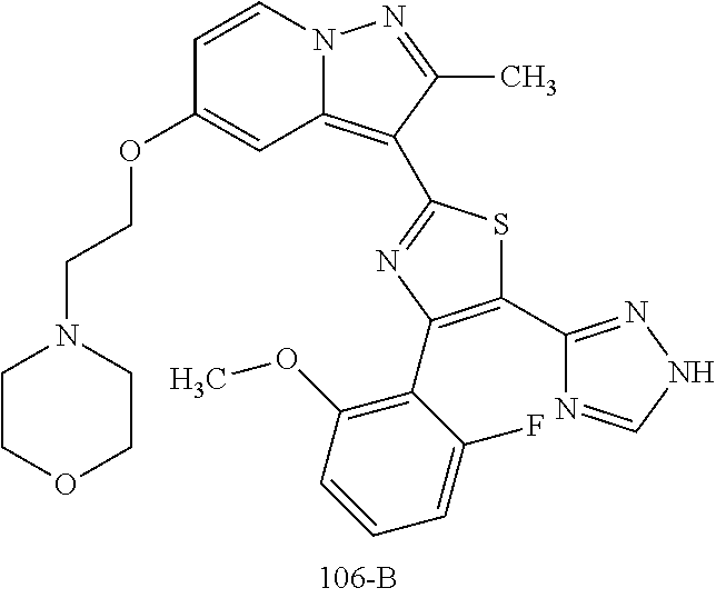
C1=CN2C(=C(C3=NC(C4=C(OC)C=CC=C4F)=C(C4=NNC=N4)S3)C(C)=N2)C=C1OCCN1CCOCC1
